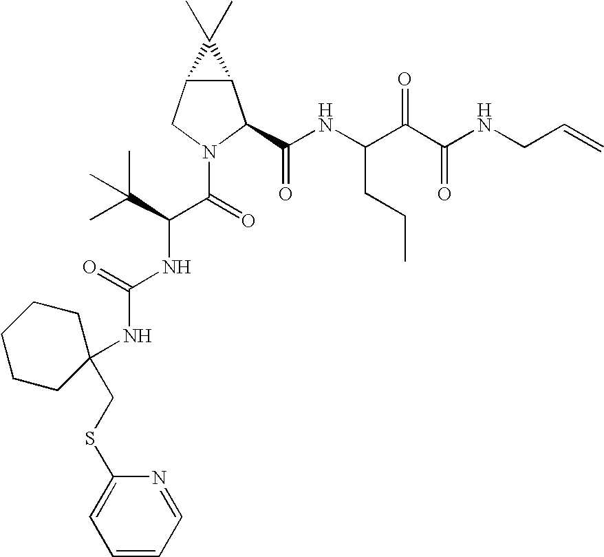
C12C(CN(C(=O)C(C(C)(C)C)NC(NC3(CSC4=CC=CC=N4)CCCCC3)=O)C1C(NC(C(C(NCC=C)=O)=O)CCC)=O)C2(C)C
